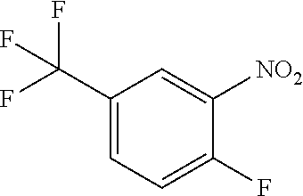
C1(C(F)(F)F)=CC=C(F)C([NO2])=C1
